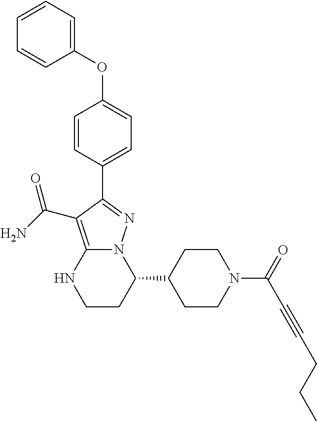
C1(C2CCN(C(=O)C#CCCC)CC2)N2C(=C(C(N)=O)C(C3=CC=C(OC4=CC=CC=C4)C=C3)=N2)NCC1
